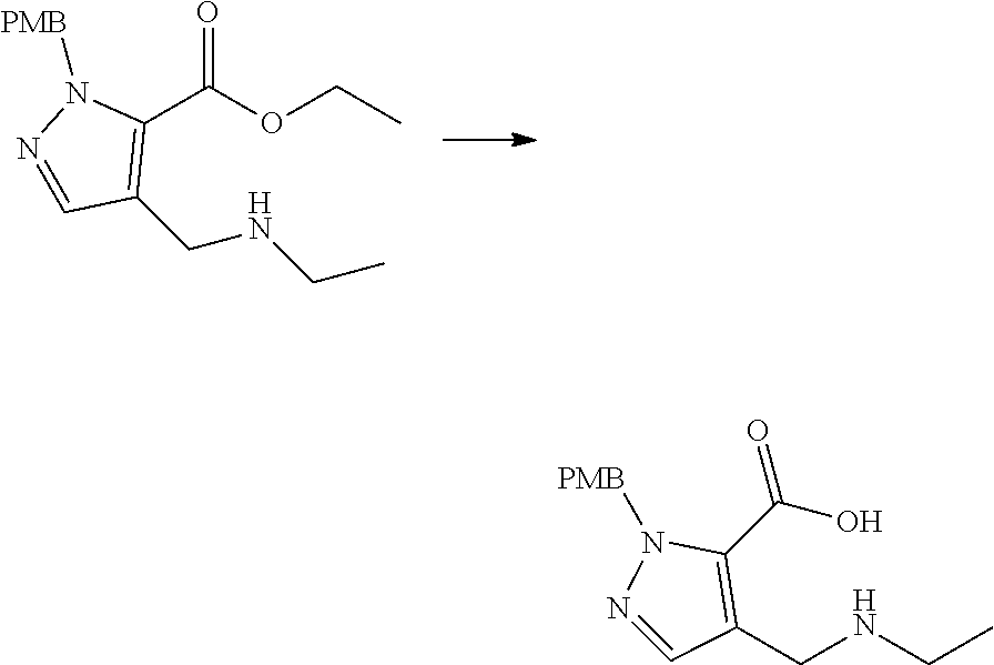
C1(C(OCC)=O)=C(CNCC)C=NN1[PMB].C1(C(O)=O)=C(CNCC)C=NN1[PMB]
